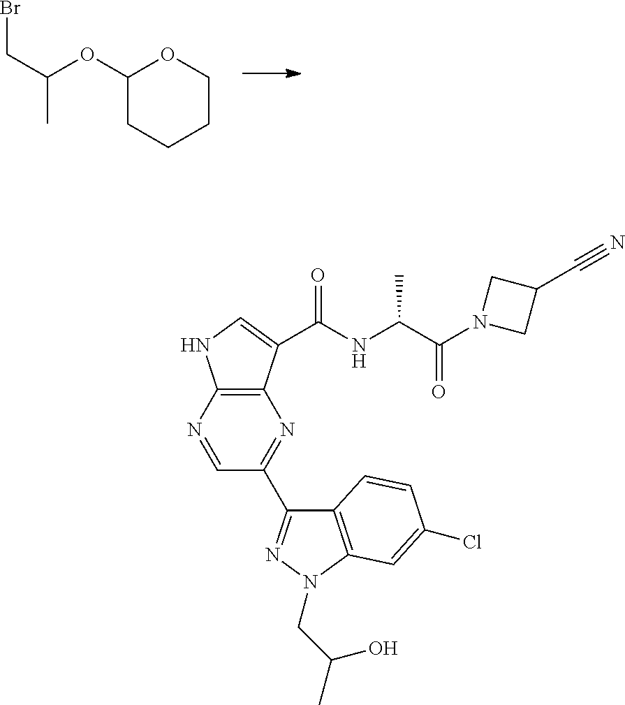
C1(OC(CBr)C)CCCCO1.C1=NC2=C(N=C1C1=NN(CC(C)O)C3=C1C=CC(Cl)=C3)C(C(NC(C(N1CC(C#N)C1)=O)C)=O)=CN2
